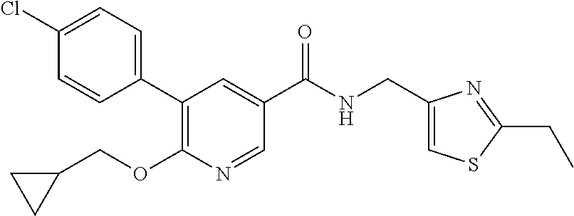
C1(Cl)=CC=C(C2=C(OCC3CC3)N=CC(C(NCC3=CSC(CC)=N3)=O)=C2)C=C1
